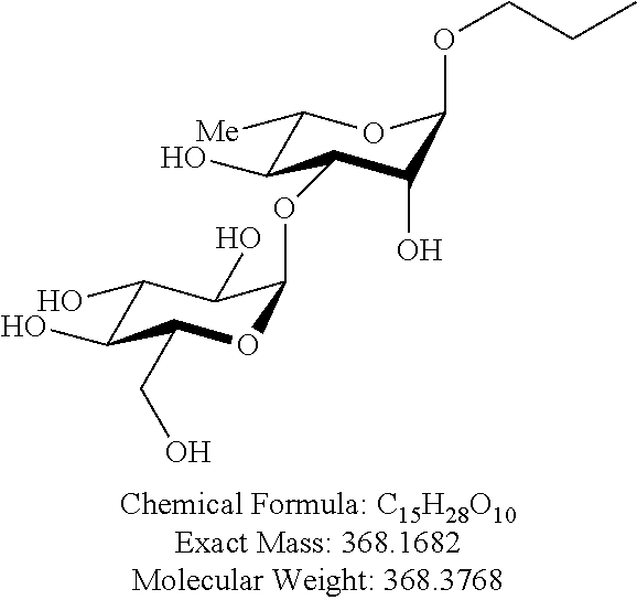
C1([Me])C(O)C(OC2OC(CO)C(O)C(O)C2O)C(O)C(OCCC)O1
